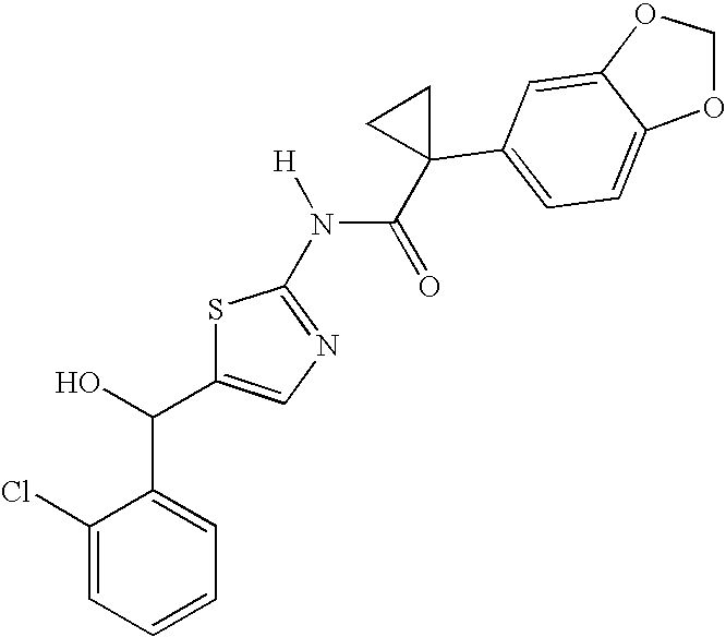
C1(Cl)=CC=CC=C1C(C1=CN=C(N(C(=O)C2(C3=CC=C4C(=C3)OCO4)CC2)[H])S1)O
